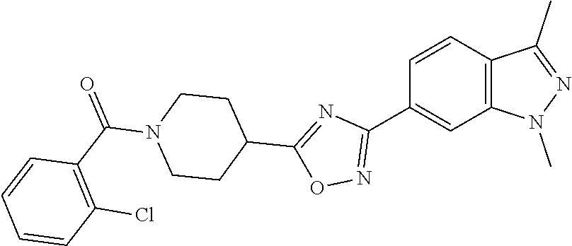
C1=CC(C2=NOC(C3CCN(C(C4=C(Cl)C=CC=C4)=O)CC3)=N2)=CC2=C1C(C)=NN2C
